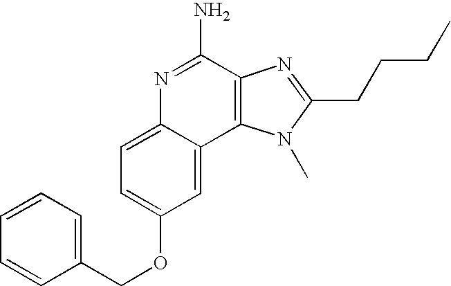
N1=C(N)C2=C(C3=CC(OCC4=CC=CC=C4)=CC=C13)N(C)C(CCCC)=N2
